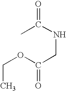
CCOC(CNC(=O)C)=O
